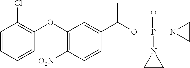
C1=CC=CC(OC2=C([O2N])C=CC(C(OP(N3CC3)(=O)N3CC3)C)=C2)=C1Cl
